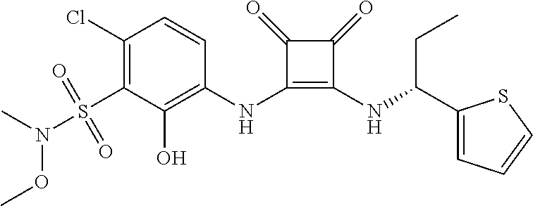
C1(NC2=C(O)C(S(N(OC)C)(=O)=O)=C(Cl)C=C2)=C(NC(C2=CC=CS2)CC)C(=O)C1=O
